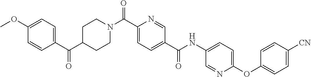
C1CN(C(C2=CC=C(C(=O)NC3=CC=C(OC4=CC=C([CN])C=C4)N=C3)C=N2)=O)CCC1C(C1=CC=C(OC)C=C1)=O
